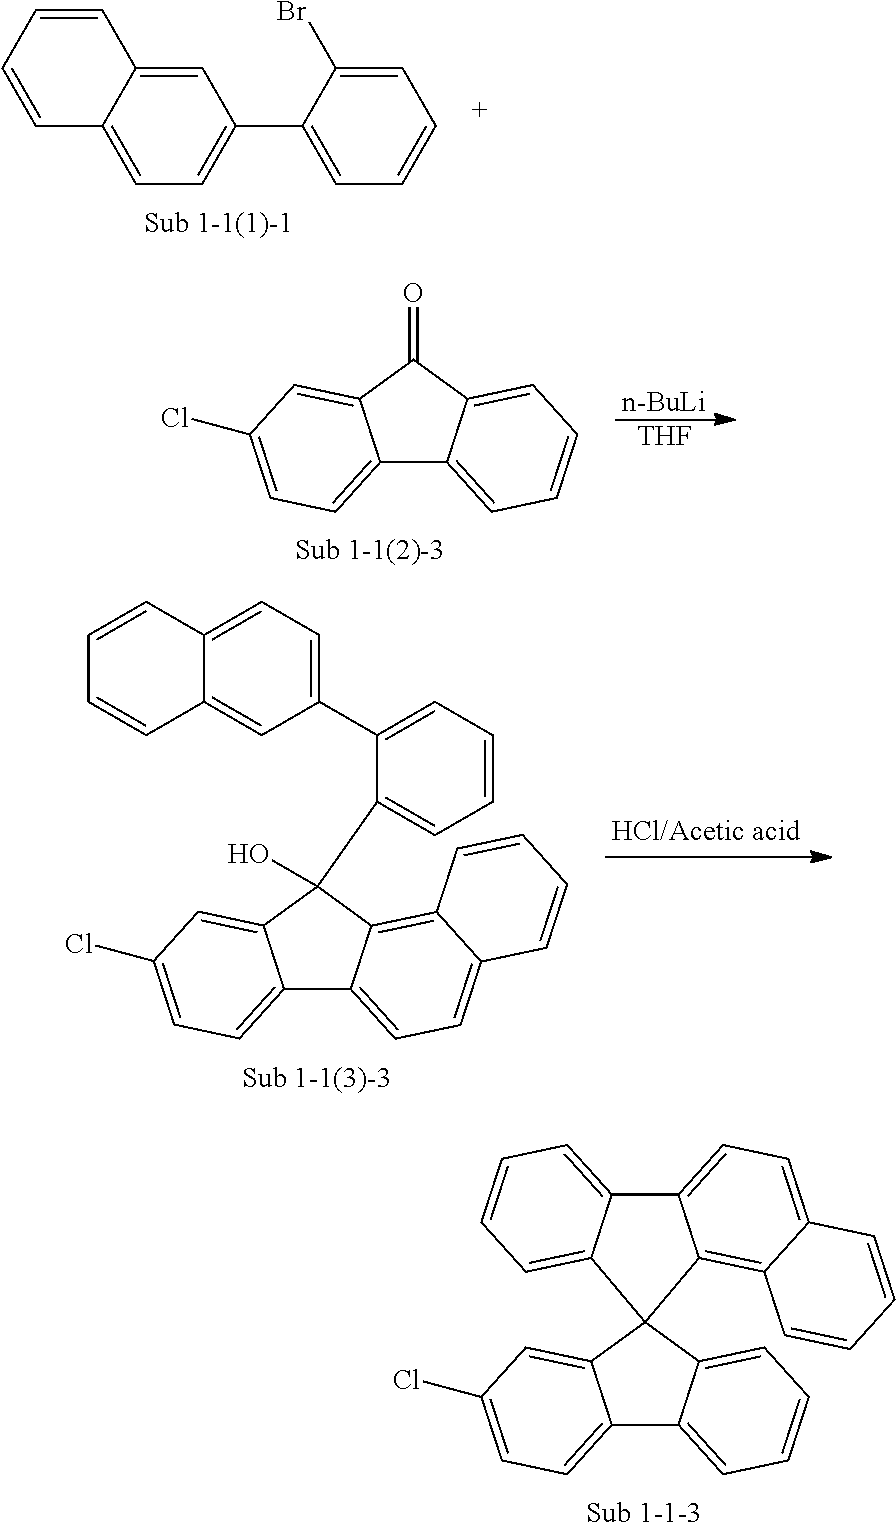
C12=CC=C(Cl)C=C1C(=O)C1=CC=CC=C21.[n-BuLi].[THF].C12=CC=C(Cl)C=C1C1(C3=CC=CC=C23)C2=C3C(=CC=C2C2=CC=CC=C21)C=CC=C3.C1=C2C(=CC=C1C1=CC=CC=C1Br)C=CC=C2.C12=CC=C(Cl)C=C1C(O)(C1=CC=CC=C1C1=CC=C3C(=C1)C=CC=C3)C1=C3C(=CC=C21)C=CC=C3
